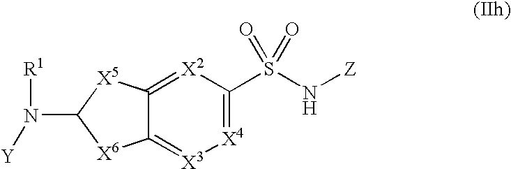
C1(S(N[Z])(=O)=O)=[X4][X3]=C2C(=[X2]1)[X5]C(N([Y])[R1])[X6]2
